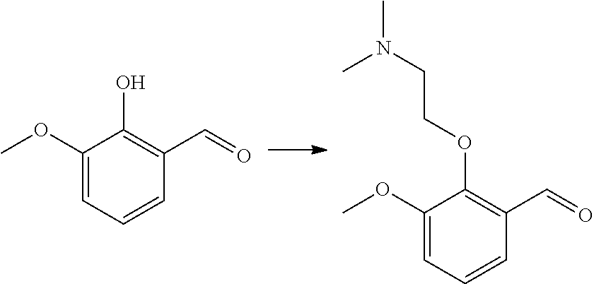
C1(O)=C(C=O)C=CC=C1OC.C1(OCCN(C)C)=C(C=O)C=CC=C1OC
